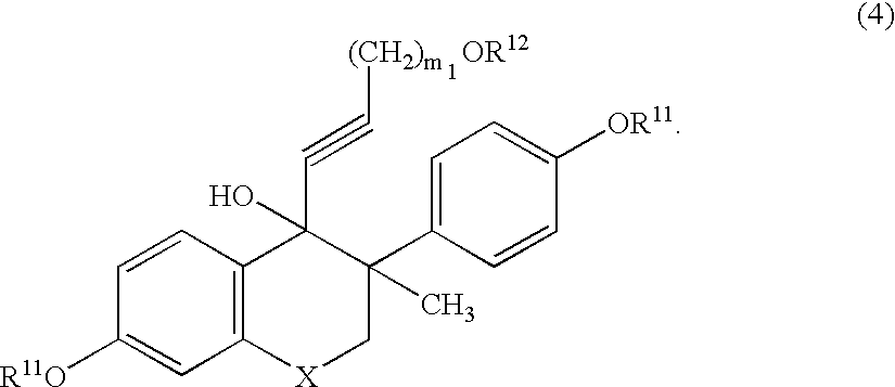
C12=C(C=CC([R11O])=C1)C(C#C[(CH2)m])(O)C(C1=CC=C([OR11])C=C1)(C)C[X]2.[OR12]
